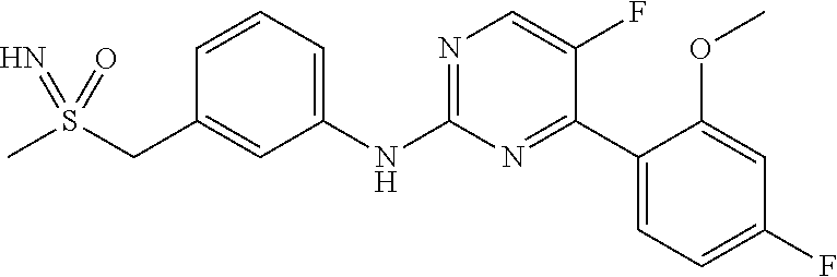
C1(NC2=NC=C(F)C(C3=CC=C(F)C=C3OC)=N2)=CC=CC(CS(C)(=N)=O)=C1
